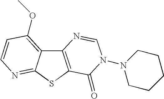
C12=C(SC3=NC=CC(OC)=C13)C(=O)N(N1CCCCC1)C=N2
